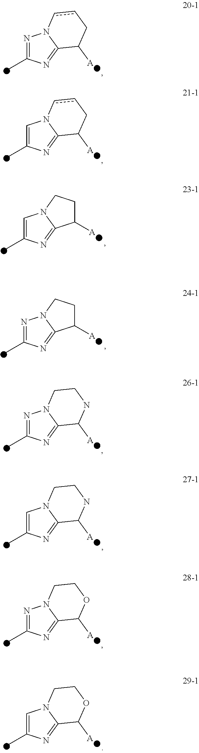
N1=C(C)N=C2N1ccCC2[A].C1=C(C)N=C2N1CCC2[A].N1=C(C)N=C2N1CCC2[A].C1=C(C)N=C2N1ccCC2[A].N1=C(C)N=C2N1CCNC2[A].C1=C(C)N=C2N1CCNC2[A].N1=C(C)N=C2N1CCOC2[A].C1=C(C)N=C2N1CCOC2[A]
